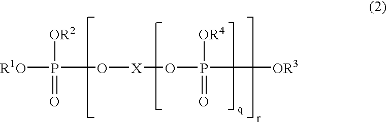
P([R1O])(=O)([OR2])O[X]OP([OR4])(=O)[OR3]
